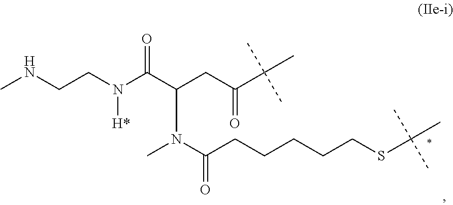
CNCCN(C(C(CC(C(C)(C)C)=O)N(C(CCCCCSC(C)(C)C)=O)C)=O)[H*]
